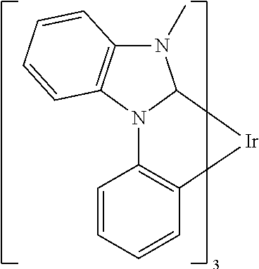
C1=CC=CC2=C1N1C(N(C)C3=C1C=CC=C3)[Ir]2
